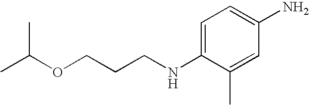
C1=C(NCCCOC(C)C)C(C)=CC(N)=C1
